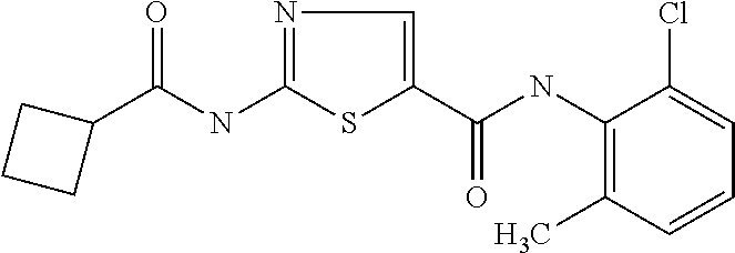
C(NC1=NC=C(C(=O)NC2=C(C)C=CC=C2Cl)S1)(=O)C1CCC1
